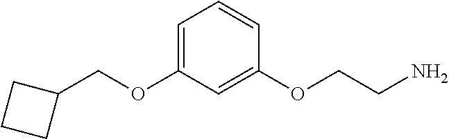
C(OC1=CC=CC(OCCN)=C1)C1CCC1
